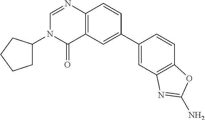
N1(C2CCCC2)C(=O)C2=C(N=C1)C=CC(C1=CC3=C(C=C1)OC(N)=N3)=C2
